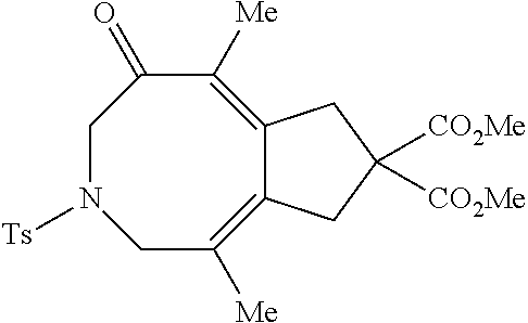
C12=C([Me])CN([Ts])CC(=O)C([Me])=C1CC([CO2Me])([CO2Me])C2
